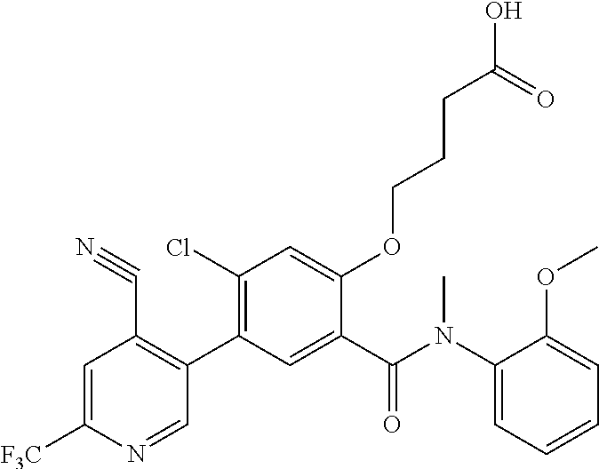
C1=C([F3C])N=CC(C2=C(Cl)C=C(OCCCC(O)=O)C(C(N(C3=CC=CC=C3OC)C)=O)=C2)=C1C#N
